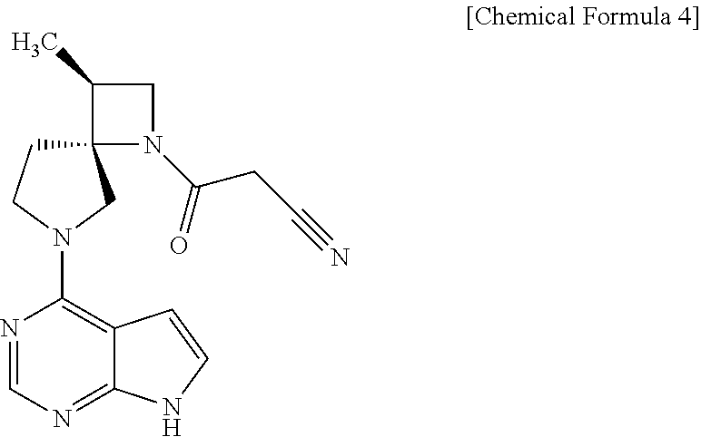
C12(CCN(C3=C4C(=NC=N3)NC=C4)C1)N(C(=O)CC#N)CC2C
